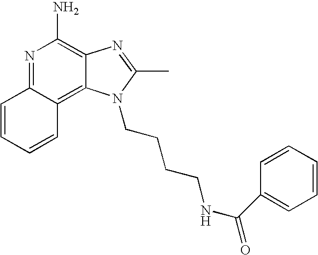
N1=C2C(=C3C(=C1N)N=C(C)N3CCCCNC(C1=CC=CC=C1)=O)C=CC=C2
